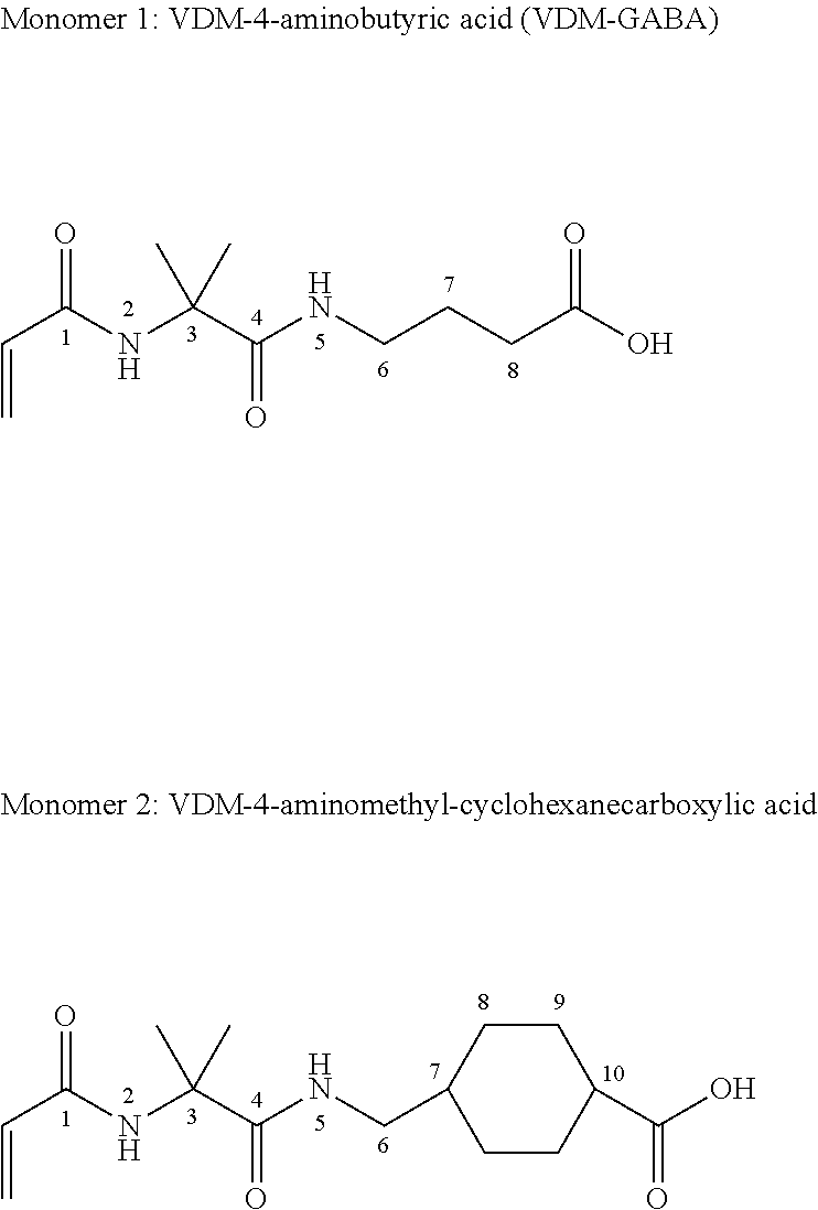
C(C(NC(C(NCCCC(O)=O)=O)(C)C)=O)=C.C(C(NC(C(NCC1CCC(C(O)=O)CC1)=O)(C)C)=O)=C
